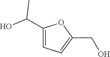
OC(C1=CC=C(CO)O1)C
